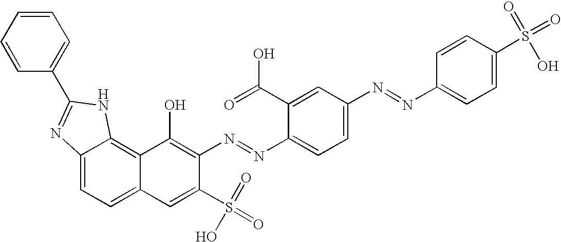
C12=CC=C3C(=C1NC(C1=CC=CC=C1)=N2)C(O)=C(N=NC1=CC=C(N=NC2=CC=C(S(=O)(=O)O)C=C2)C=C1C(=O)O)C(S(=O)(=O)O)=C3
